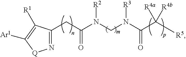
N1=C(CC(N(CN(C(C([R5])([R4a])[R4b])=O)[R3])[R2])=O)C([R1])=C([Ar1])[Q]1
